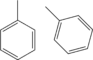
C1=CC=CC(C)=C1.C1=CC=CC(C)=C1
